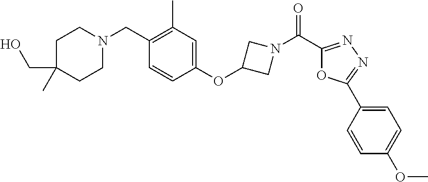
C1(OC2CN(C(=O)C3=NN=C(C4=CC=C(OC)C=C4)O3)C2)=CC(C)=C(CN2CCC(CO)(C)CC2)C=C1
